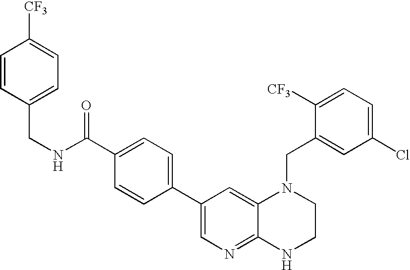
C1(C2=CN=C3C(=C2)N(CC2=CC(Cl)=CC=C2[CF3])CCN3)=CC=C(C(NCC2=CC=C([CF3])C=C2)=O)C=C1
